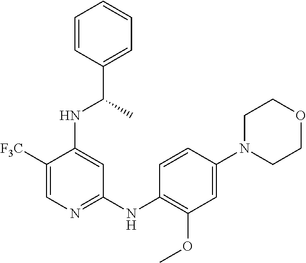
C1([F3C])=CN=C(NC2=C(OC)C=C(N3CCOCC3)C=C2)C=C1NC(C1=CC=CC=C1)C
